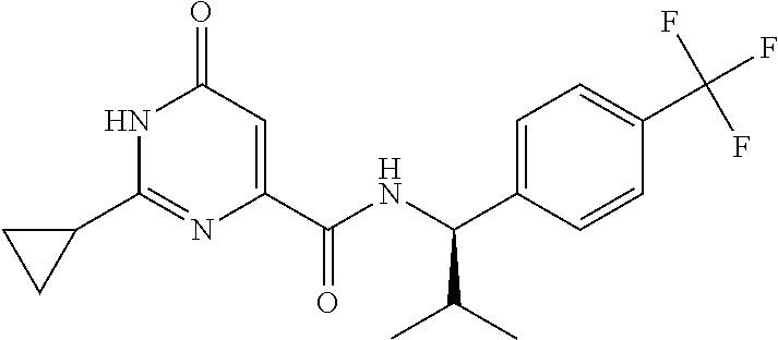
C1(=O)C=C(C(NC(C2=CC=C(C(F)(F)F)C=C2)C(C)C)=O)N=C(C2CC2)N1
